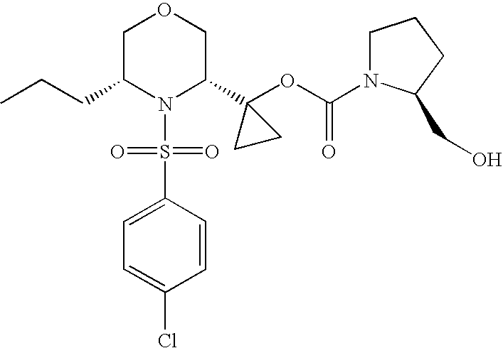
C(C1N(S(=O)(=O)C2=CC=C(Cl)C=C2)C(C2(OC(=O)N3CCCC3CO)CC2)COC1)CC
